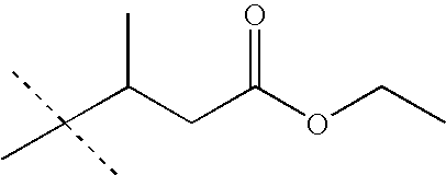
C(C(CC(OCC)=O)C)(C)(C)C
